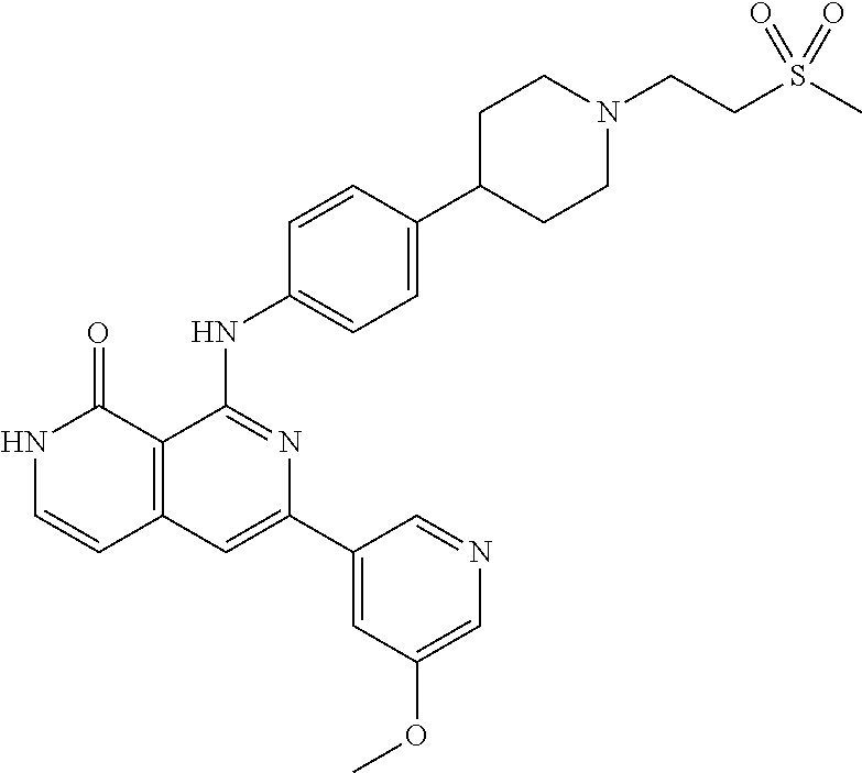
C1=CC(NC2=NC(C3=CC(OC)=CN=C3)=CC3=C2C(=O)NC=C3)=CC=C1C1CCN(CCS(C)(=O)=O)CC1
